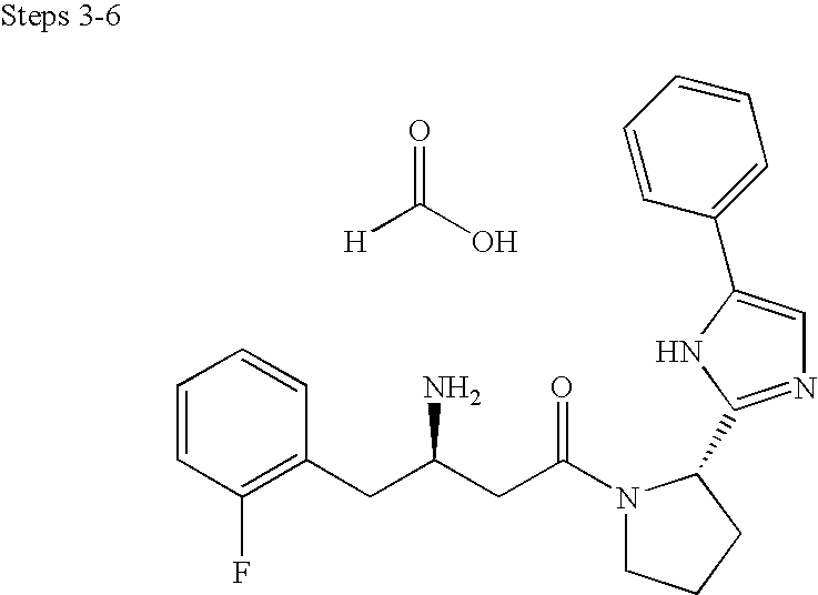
O=C(O)[H].C1=CC(F)=C(CC(CC(N2CCCC2C2=NC=C(C3=CC=CC=C3)N2)=O)N)C=C1
